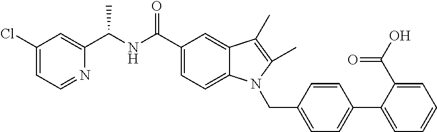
C1(Cl)=CC=NC(C(NC(C2=CC=C3C(=C2)C(C)=C(C)N3CC2=CC=C(C3=CC=CC=C3C(O)=O)C=C2)=O)C)=C1
